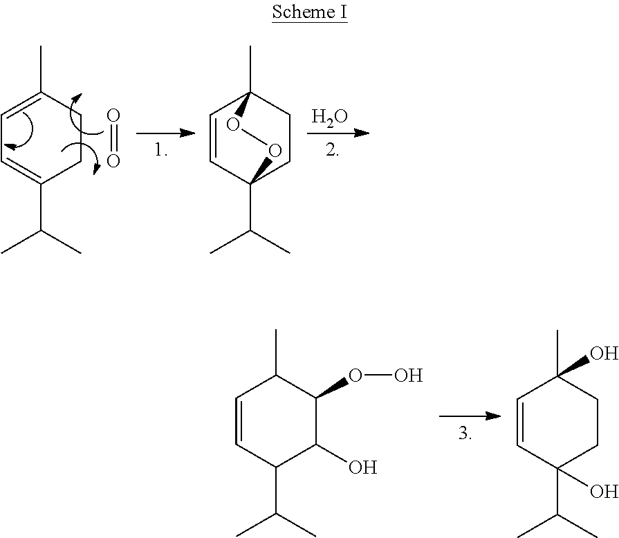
C1=C(C)CCC(C(C)C)=C1.O=O.C1=CC2(C(C)C)CCC1(C)OO2.O.C1=CC(C(C)C)(O)CCC1(C)O.C1=CC(C(C)C)C(O)C(OO)C1C
